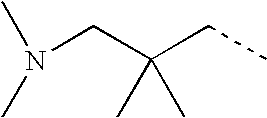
N(CC(CC)(C)C)(C)C
